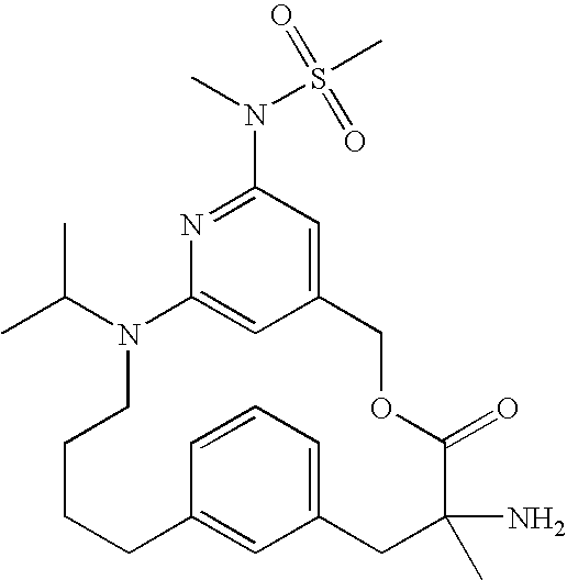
CC(N1C2=CC(=CC(N(S(C)(=O)=O)C)=N2)COC(=O)C(N)(C)CC2=CC=CC(=C2)CCCC1)C
